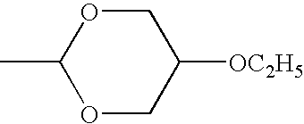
C1(C)OCC([OC2H5])CO1
